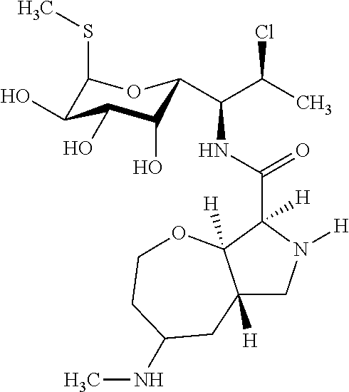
C12([H])CN([H])C(C(NC(C(C)Cl)C3C(O)C(O)C(O)C(SC)O3)=O)([H])C1([H])OCCC(NC)C2
